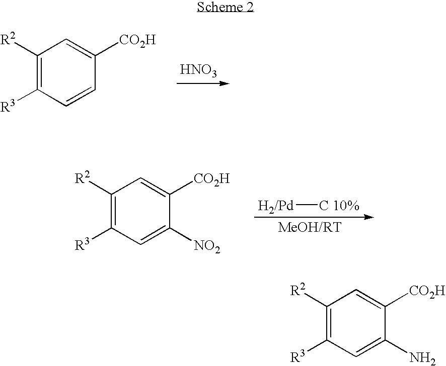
C1([R2])=C([R3])C=CC([CO2H])=C1.[HNO3].C1([R2])=C([R3])C=C([NO2])C([CO2H])=C1.[H2/Pd][C 10%].C1([R2])=C([R3])C=C(N)C([CO2H])=C1
